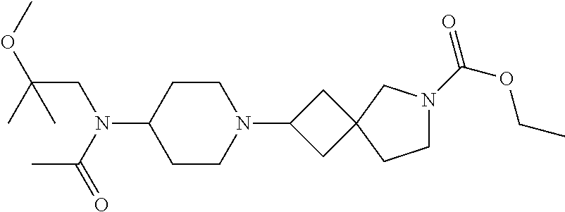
C1CC(N(C(C)=O)CC(OC)(C)C)CCN1C1CC2(C1)CN(C(=O)OCC)CC2
